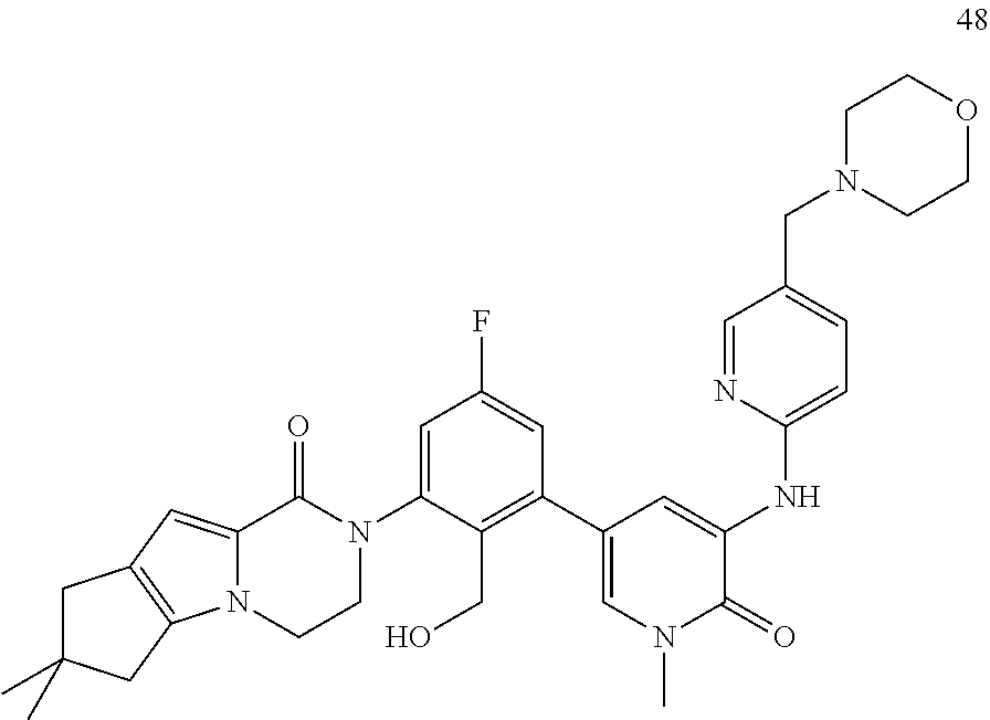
C1=C(N2C(=O)C3=CC4=C(N3CC2)CC(C)(C)C4)C(CO)=C(C2=CN(C)C(=O)C(NC3=CC=C(CN4CCOCC4)C=N3)=C2)C=C1F
